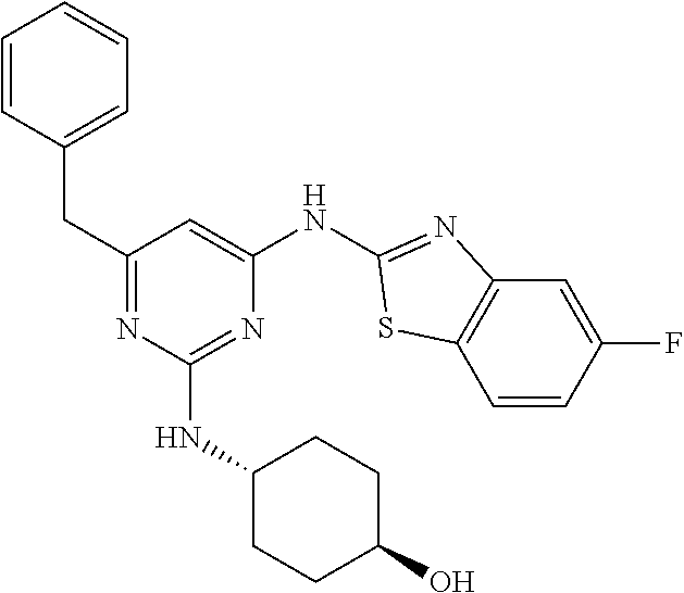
C1=CC(CC2=NC(NC3CCC(O)CC3)=NC(NC3=NC4=C(C=CC(F)=C4)S3)=C2)=CC=C1
